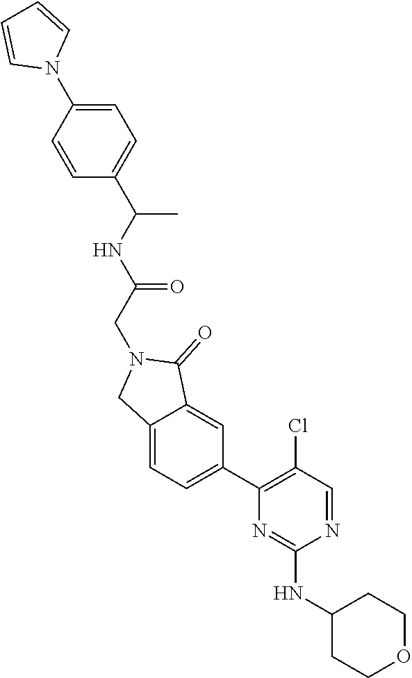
C1=C(N2C=CC=C2)C=CC(C(NC(=O)CN2CC3=CC=C(C4=C(Cl)C=NC(NC5CCOCC5)=N4)C=C3C2=O)C)=C1
